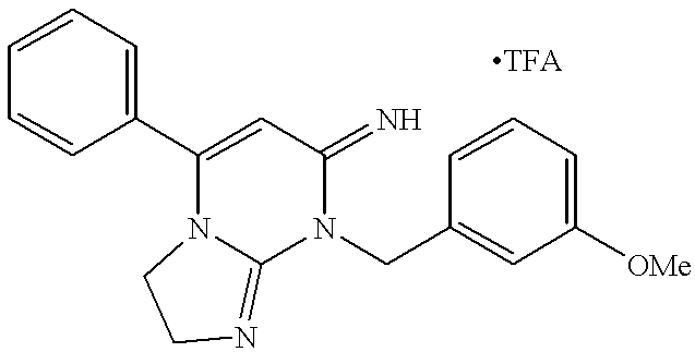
C1(C2=CC(=N)N(CC3=CC([OMe])=CC=C3)C3=NCCN23)=CC=CC=C1
